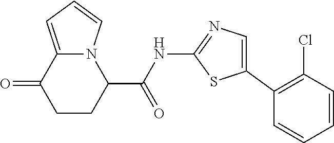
C1CC(C(=O)NC2=NC=C(C3=C(Cl)C=CC=C3)S2)N2C(=CC=C2)C1=O
